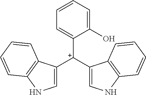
C1([C+](C2=CNC3=C2C=CC=C3)C2=CNC3=C2C=CC=C3)=CC=CC=C1O
